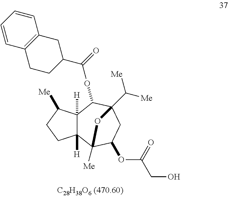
C12([H])C([H])(C([Me])CC1)C(OC(C1CC3=C(CC1)C=CC=C3)=O)C1(C([Me])[Me])CC(OC(=O)CO)C2([Me])O1
